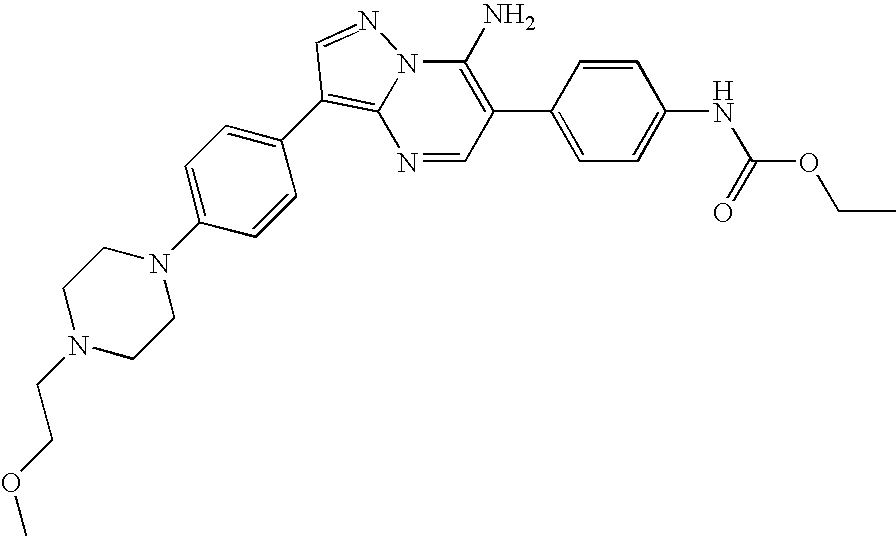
O(C)CCN1CCN(C2=CC=C(C3=C4N=CC(C5=CC=C(NC(=O)OCC)C=C5)=C(N)N4N=C3)C=C2)CC1
